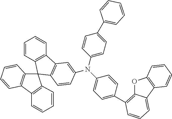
C12=C(C3=C(C14C1=C(C=CC=C1)C1=C4C=CC(N(C4=CC=C(C5=CC=CC=C5)C=C4)C4=CC=C(C5=C6OC7=C(C6=CC=C5)C=CC=C7)C=C4)=C1)C=CC=C3)C=CC=C2
